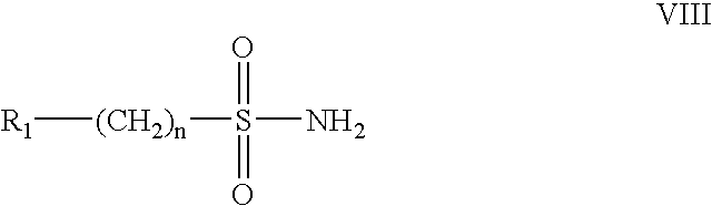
[R1][(CH2)n]S(N)(=O)=O
